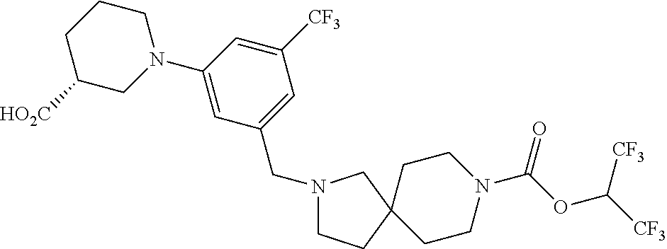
C1(N2CCCC([HO2C])C2)=CC(CN2CCC3(CCN(C(OC([CF3])[CF3])=O)CC3)C2)=CC([CF3])=C1
